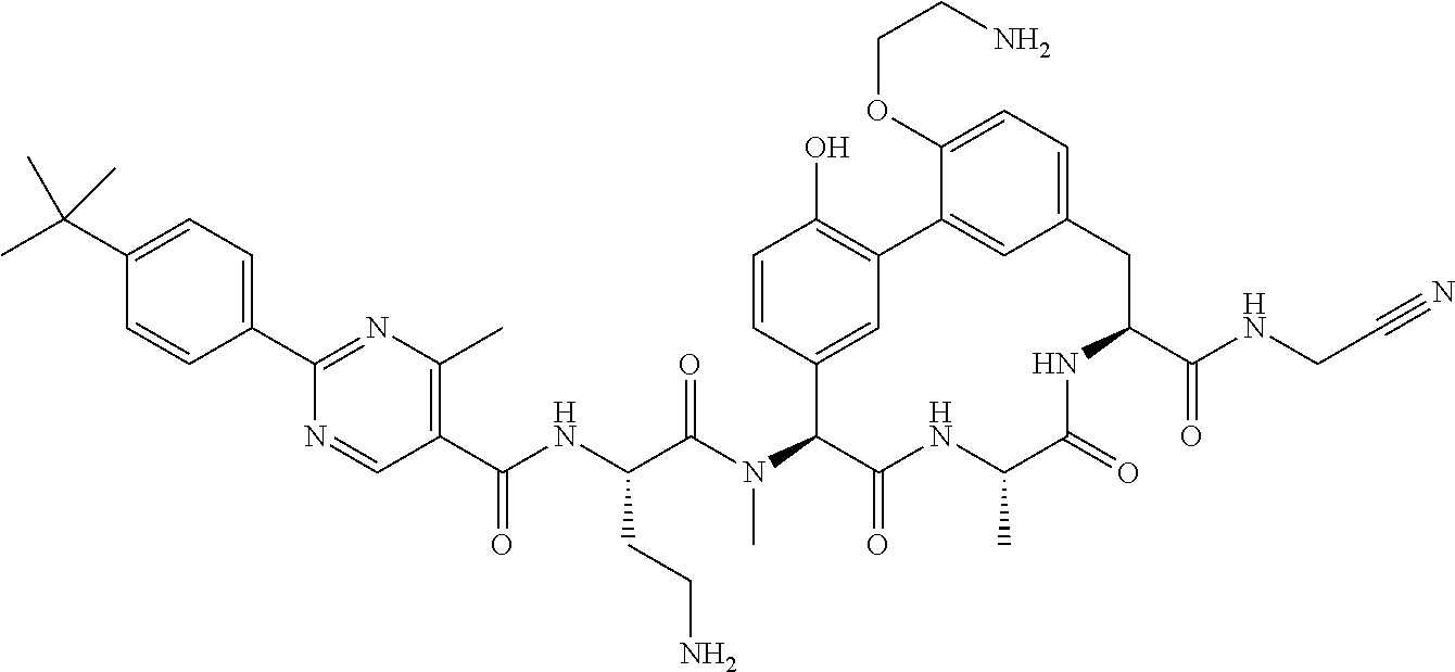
C1(C(C)(C)C)=CC=C(C2=NC(C)=C(C(NC(C(N(C3C(=O)NC(C)C(=O)NC(C(NCC#N)=O)CC4=CC=C(OCCN)C(=C4)C4=C(O)C=CC3=C4)C)=O)CCN)=O)C=N2)C=C1
